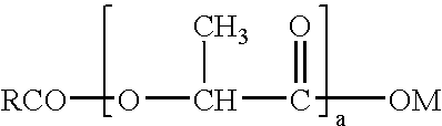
[RCO]OC(C([OM])=O)C
